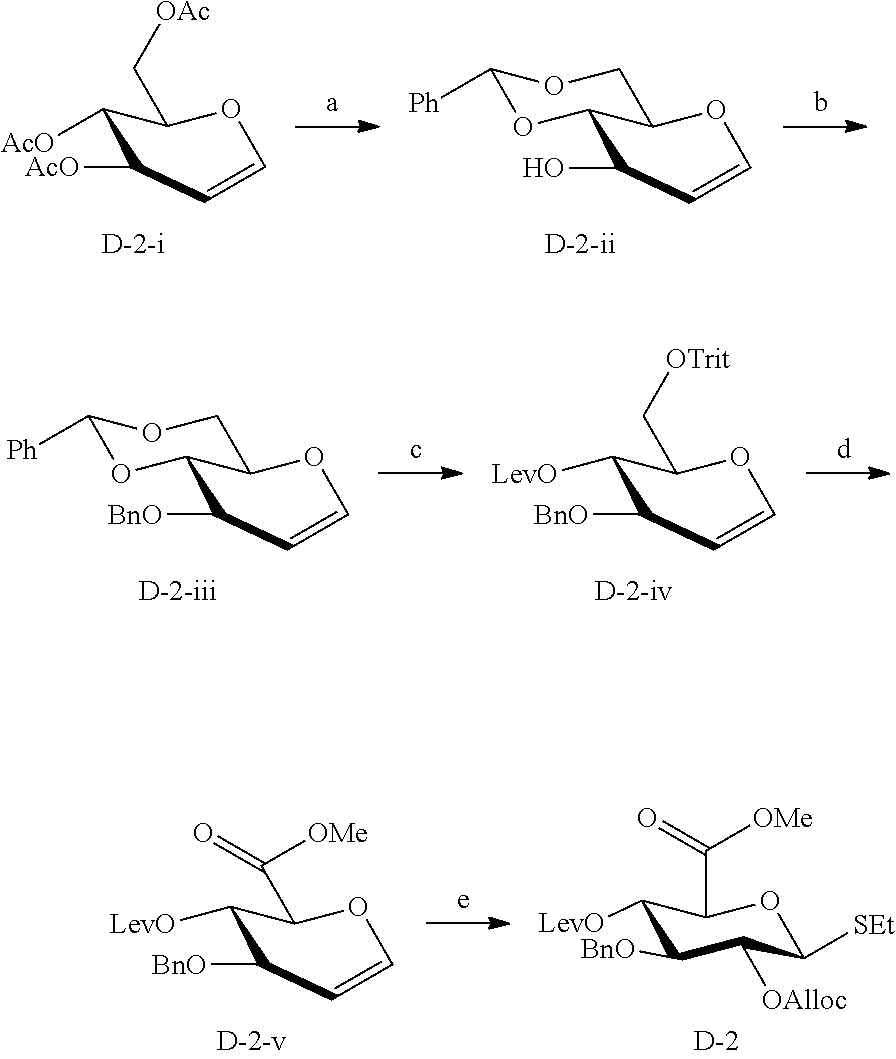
C1([AcO])C([AcO])C=COC1C[OAc].C1(O)C=COC2C1OC([Ph])OC2.C1([BnO])C=COC2C1OC([Ph])OC2.C1([BnO])C=COC(C[OTrit])C1[LevO].C1([BnO])C=COC(C([OMe])=O)C1[LevO].C1([LevO])C([BnO])C([OAlloc])C([SEt])OC1C(=O)[OMe].[D]
